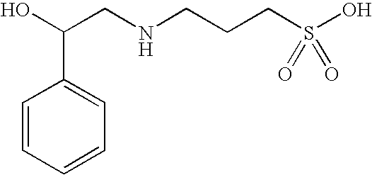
C1=CC=CC=C1C(O)CNCCCS(O)(=O)=O
